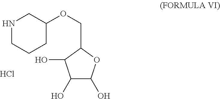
O(C1CCCNC1)CC1C(O)C(O)C(O)O1.Cl
